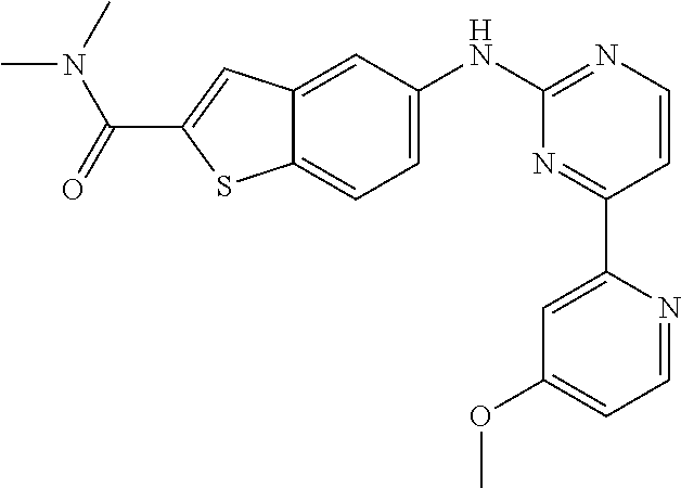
C1=C(NC2=NC=CC(C3=CC(OC)=CC=N3)=N2)C=C2C(=C1)SC(C(N(C)C)=O)=C2
